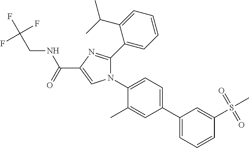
C1(C2=CC=CC(S(C)(=O)=O)=C2)=CC=C(N2C(C3=CC=CC=C3C(C)C)=NC(C(=O)NCC(F)(F)F)=C2)C(C)=C1
